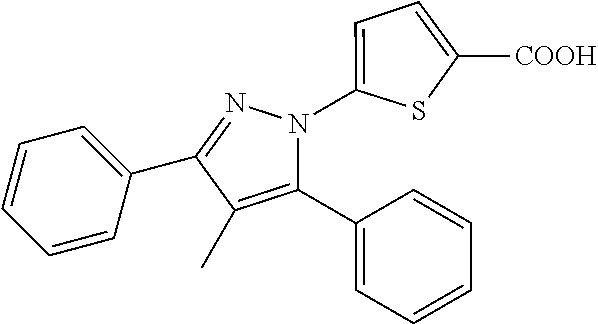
C1=CC=C(C2=NN(C3=CC=C([COOH])S3)C(C3=CC=CC=C3)=C2C)C=C1
